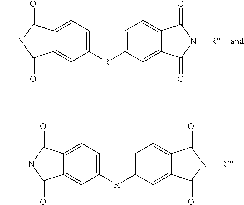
C12=CC=C([R]C3=CC=C4C(=C3)C(=O)N([R])C4=O)C=C1C(=O)N(C)C2=O.C12=CC=C([R]C3=CC=C4C(=C3)C(=O)N([R])C4=O)C=C1C(=O)N(C)C2=O
